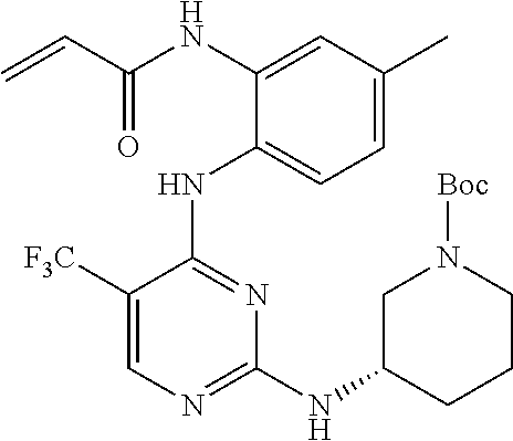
N(C1=CC(C)=CC=C1NC1=NC(NC2CCCN([Boc])C2)=NC=C1[F3C])C(C=C)=O
